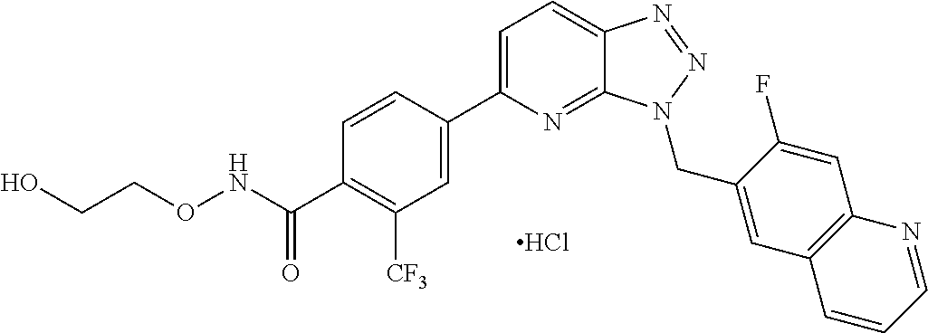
C1=C(C2=CC([CF3])=C(C(=O)NOCCO)C=C2)N=C2C(=C1)N=NN2CC1=CC2=C(C=C1F)N=CC=C2.Cl
